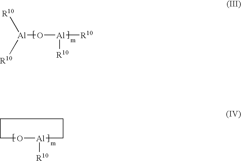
[Al](O[Al]([R10])[R10])([R10])[R10].C1O[Al]([R10])CCC1
